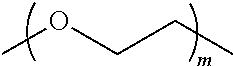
COCCC
